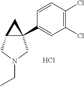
C12C(C3=CC(Cl)=C(Cl)C=C3)(C1)CN(CC)C2.Cl
